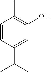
C1=CC(C(C)C)=CC([OH])=C1C
